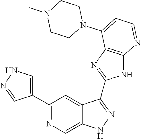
C1(C2=NC=C3C(=C2)C(C2=NC4=C(N2)N=CC=C4N2CCN(C)CC2)=NN3)=CNN=C1
